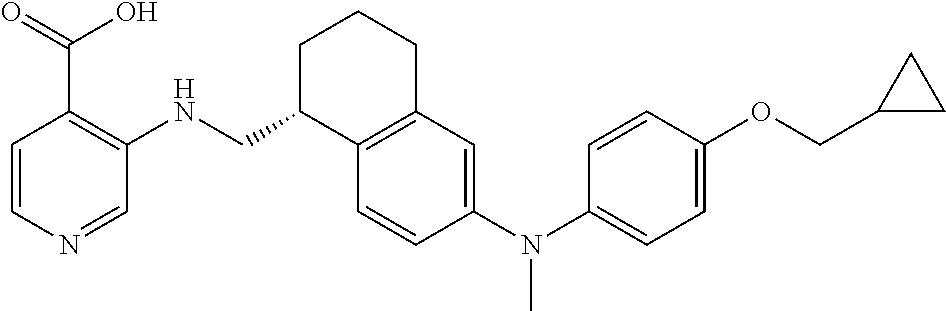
C1=CN=CC(NCC2C3=C(CCC2)C=C(N(C2=CC=C(OCC4CC4)C=C2)C)C=C3)=C1C(=O)O
